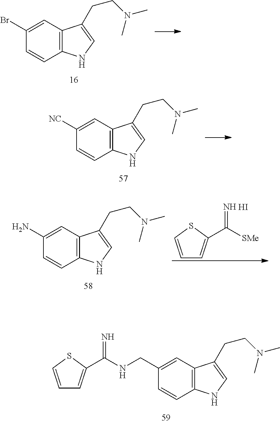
C1=CSC(C(NCC2=CC3=C(C=C2)NC=C3CCN(C)C)=N)=C1.C1(Br)=CC2=C(C=C1)NC=C2CCN(C)C.C1([NC])=CC2=C(C=C1)NC=C2CCN(C)C.C1(N)=CC2=C(C=C1)NC=C2CCN(C)C.C1=CSC(C([SMe])=N)=C1.I
